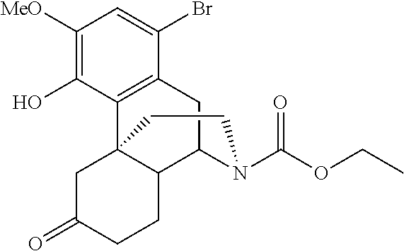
C1([MeO])=C(O)C2=C(C(Br)=C1)CC1C3C2(CC(=O)CC3)CCN1C(=O)OCC
